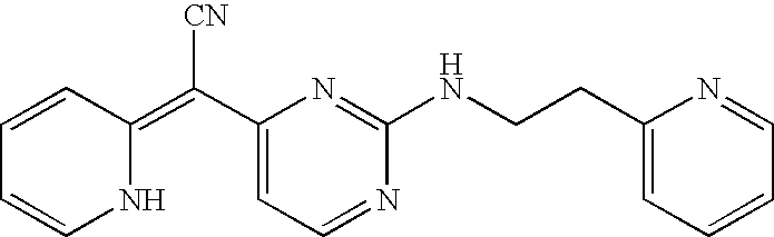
N1C(=C(C2=CC=NC(NCCC3=CC=CC=N3)=N2)[CN])C=CC=C1
